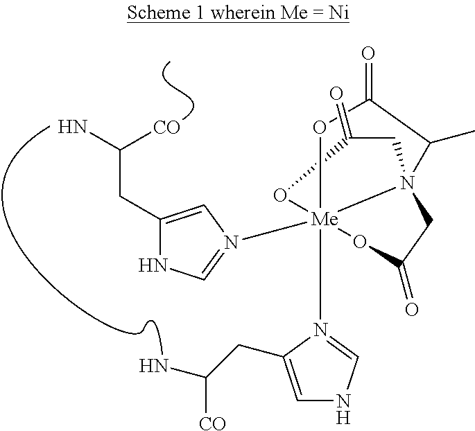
O1C(=O)C(C)N23CC(=O)O[Me]12(N1=CNC=C1CC(N)[CO])(N1=CNC(CC(N)[CO])=C1)OC(=O)C3
